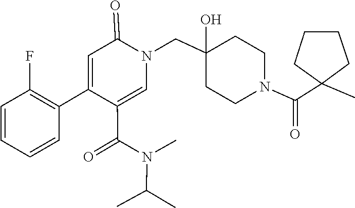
CC(C)N(C(C1=CN(CC2(O)CCN(C(=O)C3(C)CCCC3)CC2)C(=O)C=C1C1=C(F)C=CC=C1)=O)C
